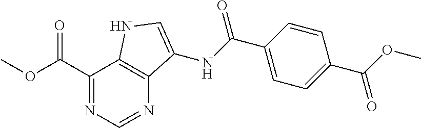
C1(C(OC)=O)=NC=NC2=C1NC=C2NC(C1=CC=C(C(OC)=O)C=C1)=O
